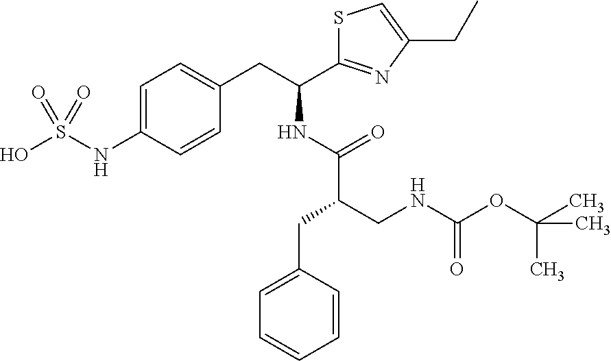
C1=C(NS(O)(=O)=O)C=CC(CC(C2=NC(CC)=CS2)NC(C(CNC(OC(C)(C)C)=O)CC2=CC=CC=C2)=O)=C1
